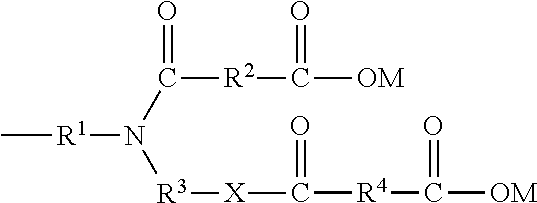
C[R1]N(C([R2]C(=O)[OM])=O)[R3][X]C([R4]C(=O)[OM])=O
